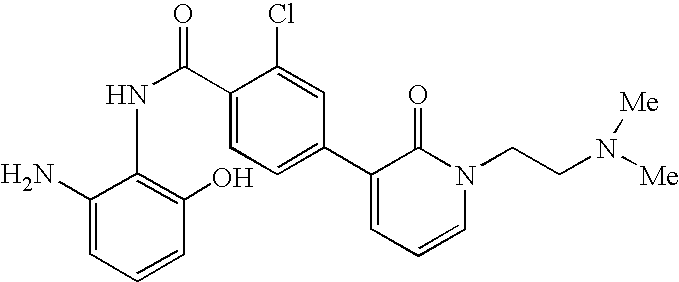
N(C(C1=CC=C(C2=CC=CN(CCN([Me])[Me])C2=O)C=C1Cl)=O)C1=C(O)C=CC=C1N
